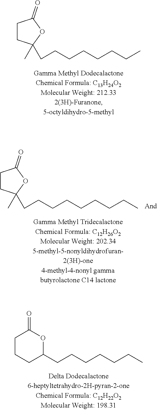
C1CC(CCCCCCCC)(C)OC1=O.C1CC(CCCCCCCCC)(C)OC1=O.C1(CCCCCCC)OC(=O)CCC1
